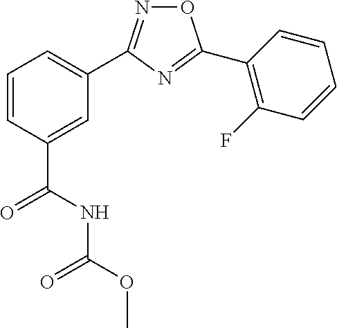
C1=C(C(NC(OC)=O)=O)C=CC=C1C1=NOC(C2=C(F)C=CC=C2)=N1
